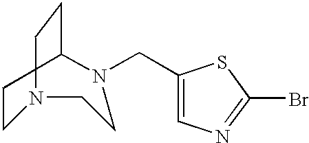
C1CN(CC2=CN=C(Br)S2)CCN(CC)C1
